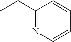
C1(CC)=NC=CC=C1
